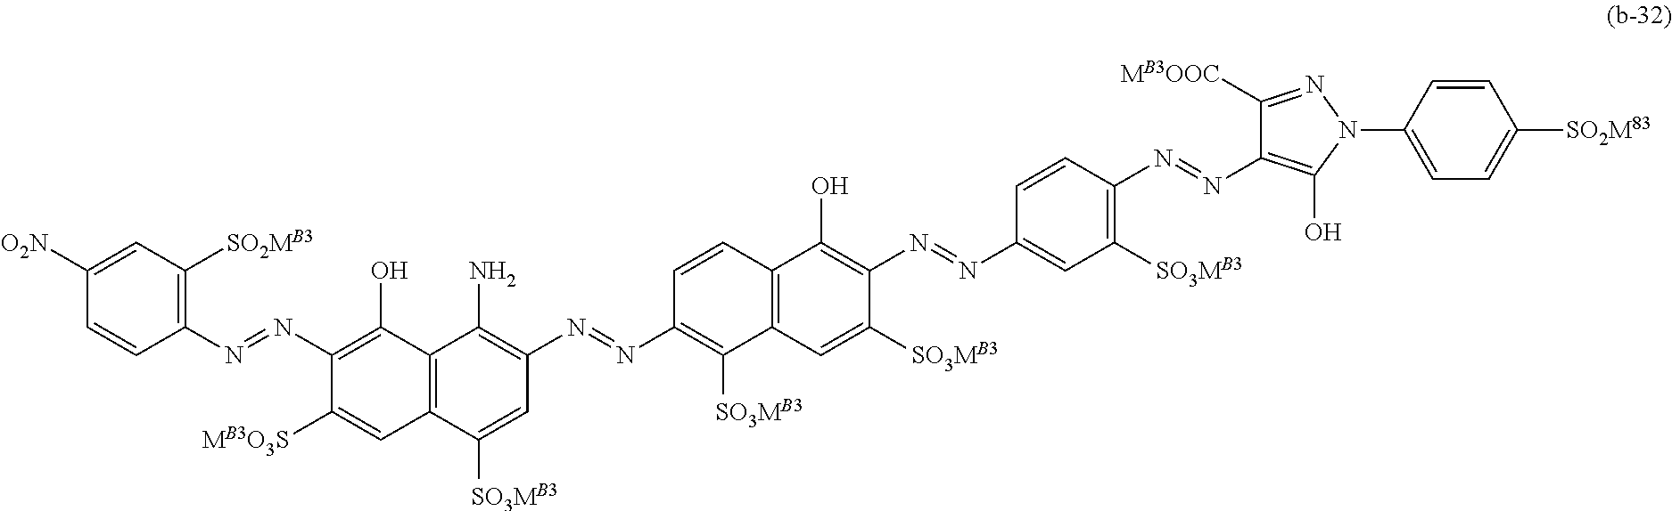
C1=C([O2N])C=CC(N=NC2=C(O)C3=C(C=C2[MB3O3S])C([SO3MB3])=CC(N=NC2=C([SO3MB3])C4=C(C=C2)C(O)=C(N=NC2=CC([SO3MB3])=C(N=NC5=C(O)N(C6=CC=C([SO2M83])C=C6)N=C5[MB3OOC])C=C2)C([SO3MB3])=C4)=C3N)=C1[SO2MB3]
